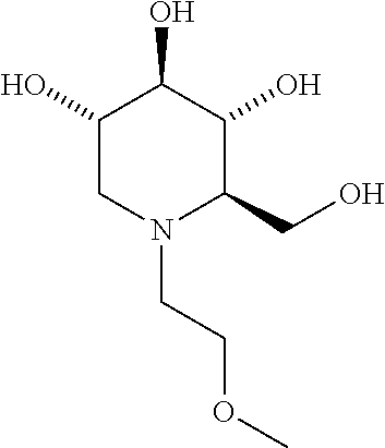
C1(O)CN(CCOC)C(CO)C(O)C1O
